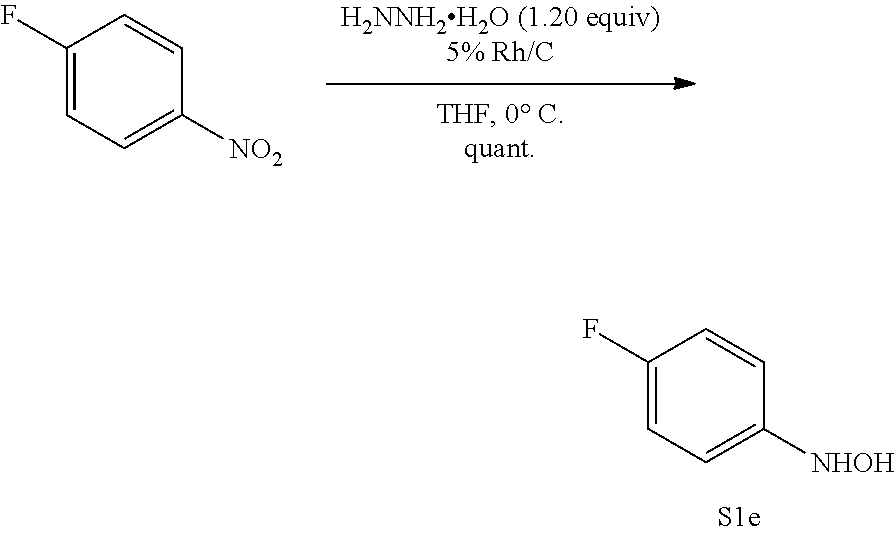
C1(F)=CC=C([NHOH])C=C1.C1(F)=CC=C([NO2])C=C1
